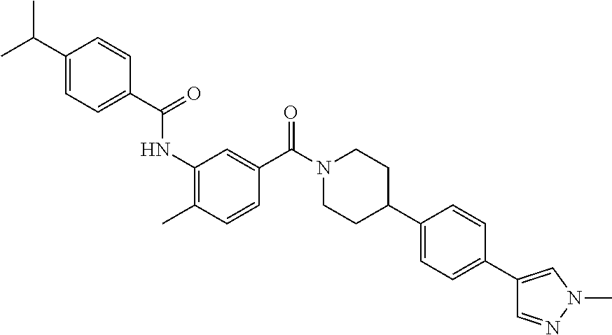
C1(C(=O)NC2=C(C)C=CC(C(N3CCC(C4=CC=C(C5=CN(C)N=C5)C=C4)CC3)=O)=C2)=CC=C(C(C)C)C=C1
